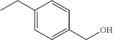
CCC1=CC=C(CO)C=C1
